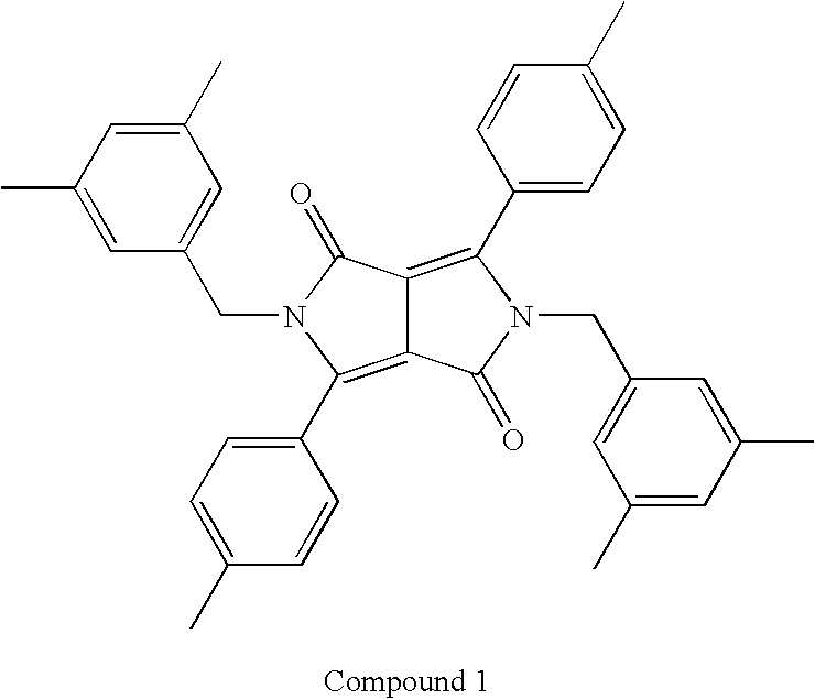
C1(C)=CC(CN2C(C3=CC=C(C)C=C3)=C3C(=C(C4=CC=C(C)C=C4)N(CC4=CC(C)=CC(C)=C4)C3=O)C2=O)=CC(C)=C1
